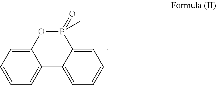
C12=CC=CC=C1C1=CC=CC=C1P(=O)(C)O2
